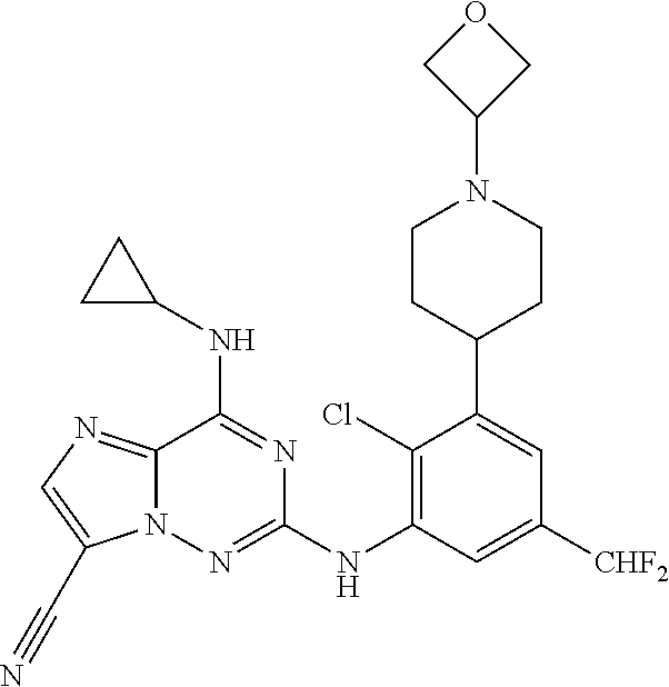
C12=NC=C(C#N)N1N=C(NC1=C(Cl)C(C3CCN(C4COC4)CC3)=CC([CHF2])=C1)N=C2NC1CC1
